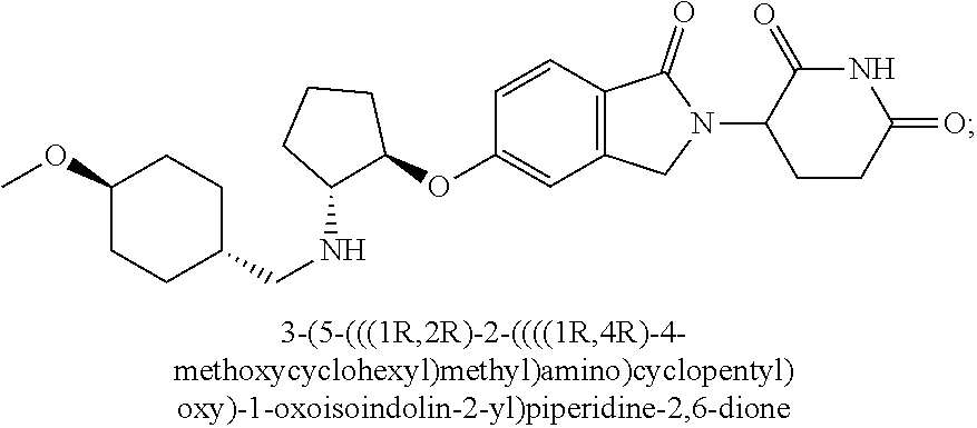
C1=CC2=C(C=C1OC1CCCC1NCC1CCC(OC)CC1)CN(C1CCC(=O)NC1=O)C2=O
